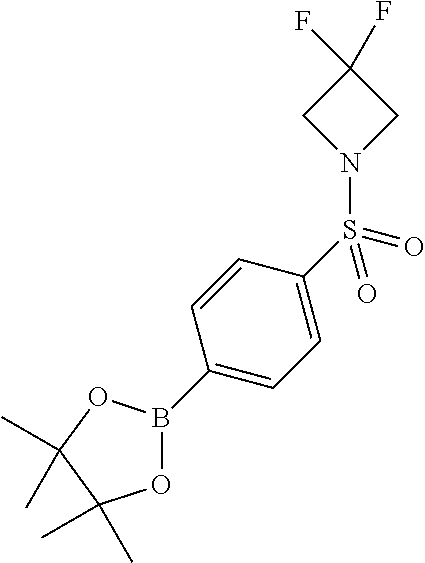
C1(B2OC(C)(C)C(C)(C)O2)=CC=C(S(=O)(=O)N2CC(F)(F)C2)C=C1
